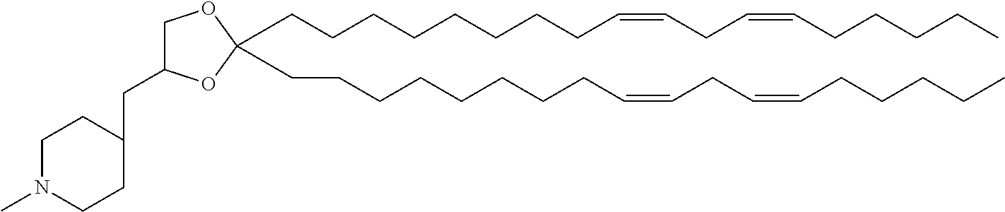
C(CCCCCCC=CCC=CCCCCC)CC1(CCCCCCCCC=CCC=CCCCCC)OCC(CC2CCN(C)CC2)O1
